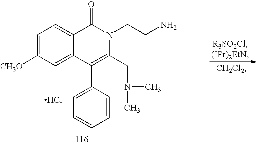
Cl.C1=C([CH3O])C=C2C(=C1)C(=O)N(CCN)C(CN(C)C)=C2C1=CC=CC=C1.[CH2Cl2]
